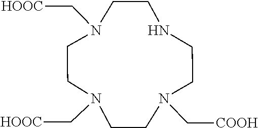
N1(C[HOOC])CCN(C[HOOC])CCNCCN(C[COOH])CC1
